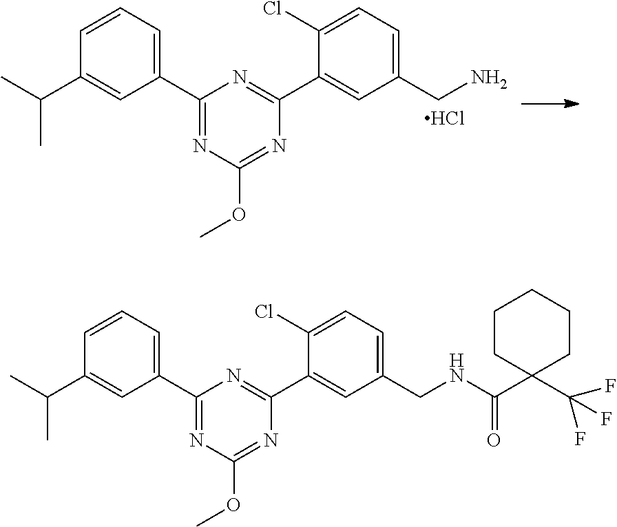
NCC1=CC=C(Cl)C(C2=NC(C3=CC=CC(C(C)C)=C3)=NC(OC)=N2)=C1.Cl.C1(C(=O)NCC2=CC=C(Cl)C(C3=NC(C4=CC=CC(C(C)C)=C4)=NC(OC)=N3)=C2)(C(F)(F)F)CCCCC1
